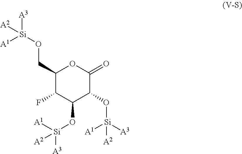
C1(CO[Si]([A3])([A1])[A2])C(F)C(O[Si]([A3])([A1])[A2])C(O[Si]([A3])([A1])[A2])C(=O)O1
